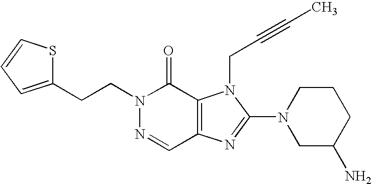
C(N1N=CC2=C(C1=O)N(CC#CC)C(N1CC(N)CCC1)=N2)CC1=CC=CS1
